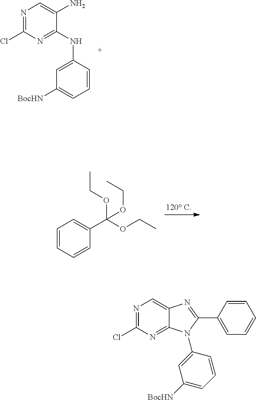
N1=C(Cl)N=C(NC2=CC([BocHN])=CC=C2)C(N)=C1.C1=CC=CC(C(OCC)(OCC)OCC)=C1.N1=C(Cl)N=C2C(=C1)N=C(C1=CC=CC=C1)N2C1=CC([BocHN])=CC=C1
